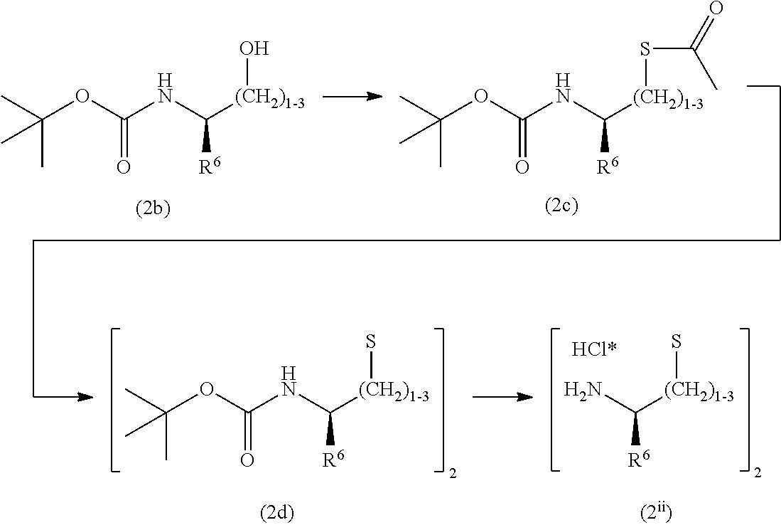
NC([(CH2)1-3]S)[R6].CC(OC(NC([(CH2)1-3]S)[R6])=O)(C)C.CC(OC(NC([(CH2)1-3]O)[R6])=O)(C)C.CC(OC(NC([(CH2)1-3]SC(=O)C)[R6])=O)(C)C
